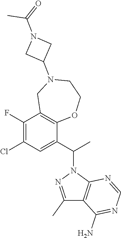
C1(F)=C(Cl)C=C(C(C)N2N=C(C)C3=C2N=CN=C3N)C2=C1CN(C1CN(C(C)=O)C1)CCO2
